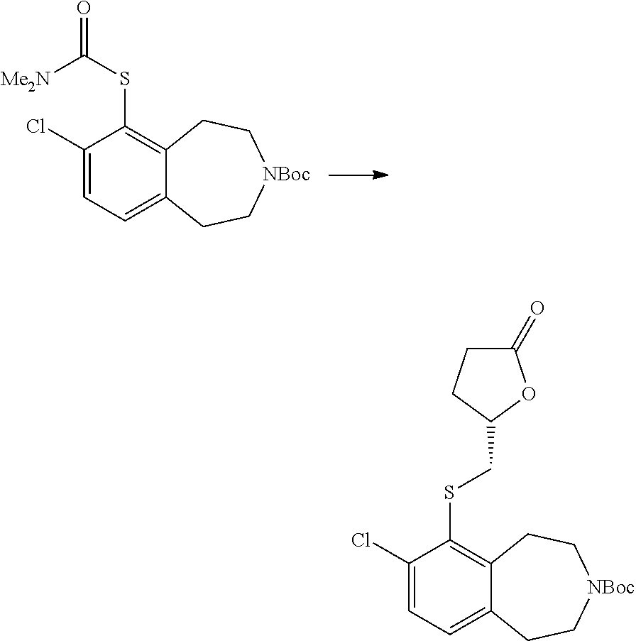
C1(Cl)=CC=C2C(=C1SC(=O)[Me2N])CC[NBoc]CC2.C1(Cl)=CC=C2C(=C1SCC1OC(=O)CC1)CC[NBoc]CC2
